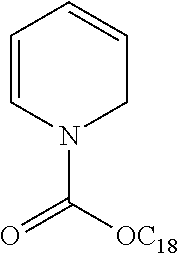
C1=CN(C(=O)[OC18])CC=C1
